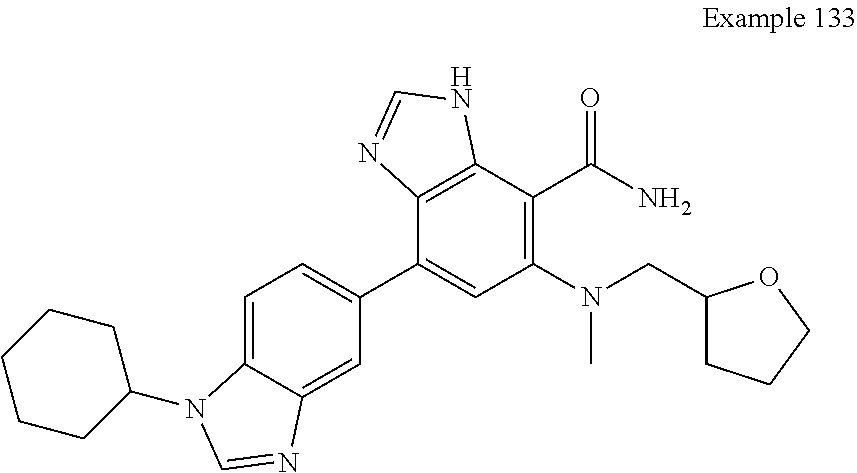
C1=C2C(=CC(C3=CC(N(CC4CCCO4)C)=C(C(N)=O)C4=C3N=CN4)=C1)N=CN2C1CCCCC1
